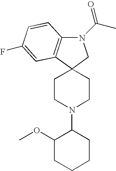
N1(C(C)=O)C2=C(C3(C1)CCN(C1C(OC)CCCC1)CC3)C=C(F)C=C2
